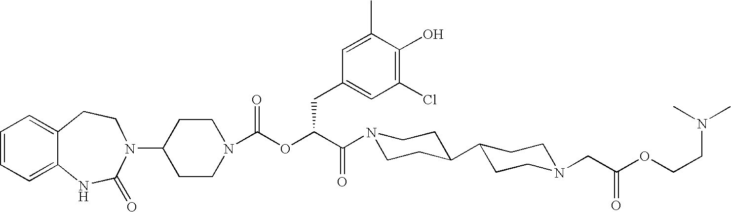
C1=CC=C2C(=C1)CCN(C1CCN(C(OC(C(N3CCC(C4CCN(CC(OCCN(C)C)=O)CC4)CC3)=O)CC3=CC(Cl)=C(O)C(C)=C3)=O)CC1)C(=O)N2
